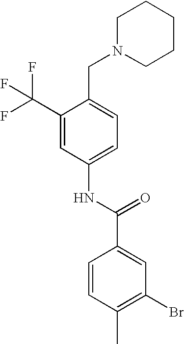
C1(C(F)(F)F)=CC(NC(C2=CC(Br)=C(C)C=C2)=O)=CC=C1CN1CCCCC1
